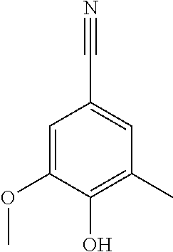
C1=C(OC)C(O)=C(C)C=C1C#N
